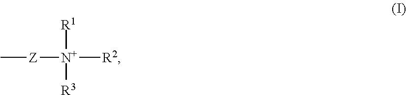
C[Z][N+]([R2])([R1])[R3]
